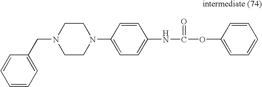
C(N1CCN(C2=CC=C(NC(OC3=CC=CC=C3)=O)C=C2)CC1)C1=CC=CC=C1
